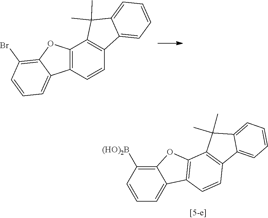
C12=C(C=CC3=C1C(C)(C)C1=CC=CC=C31)C1=CC=CC(Br)=C1O2.C1=CC=C2C(=C1[(HO)2B])OC1=C2C=CC2=C1C(C)(C)C1=CC=CC=C21
